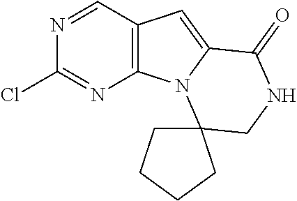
ClC1=NC2=C(C=N1)C=C1N2C2(CNC1=O)CCCC2
